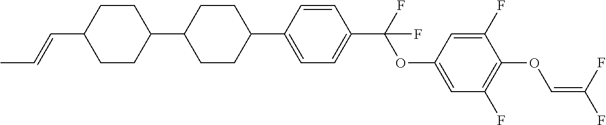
C1CC(C2CCC(C3=CC=C(C(F)(OC4=CC(F)=C(OC=C(F)F)C(F)=C4)F)C=C3)CC2)CCC1C=CC
